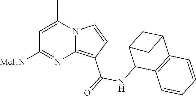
C12=C(C(=O)NC3C4=C(C5CC3C5)C=CC=C4)C=CN1C(C)=CC([MeHN])=N2
